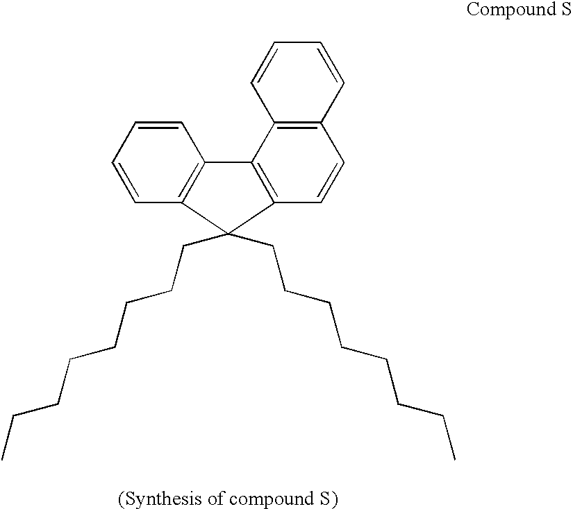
C12=C(C3=C(C=C1)C(CCCCCCCC)(CCCCCCCC)C1=C3C=CC=C1)C=CC=C2
